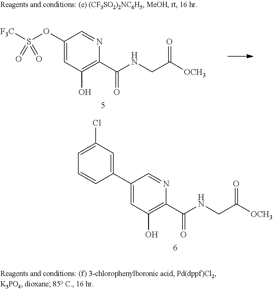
C1(C2=CC(Cl)=CC=C2)=CC(O)=C(C(NCC([OCH3])=O)=O)N=C1.C1(OS([F3C])(=O)=O)=CC(O)=C(C(NCC([OCH3])=O)=O)N=C1
